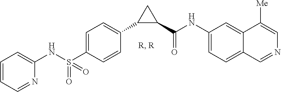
C1(NS(C2=CC=C(C3C(C(NC4=CC=C5C(=C4)C([Me])=CN=C5)=O)C3)C=C2)(=O)=O)=CC=CC=N1
